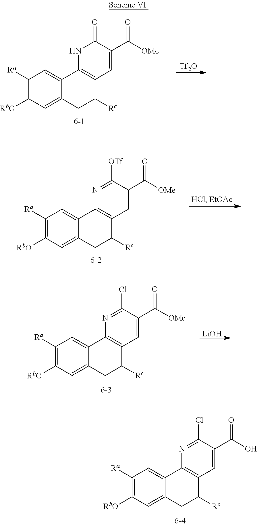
C1([Ra])=C([RbO])C=C2C(=C1)C1=C(C([Rc])C2)C=C(C([OMe])=O)C(=O)N1.[Tf2O].C1([Ra])=C([RbO])C=C2C(=C1)C1=C(C([Rc])C2)C=C(C([OMe])=O)C([OTf])=N1.C1([Ra])=C([RbO])C=C2C(=C1)C1=C(C([Rc])C2)C=C(C([OMe])=O)C(Cl)=N1.[LiOH].C1([Ra])=C([RbO])C=C2C(=C1)C1=C(C([Rc])C2)C=C(C(O)=O)C(Cl)=N1
